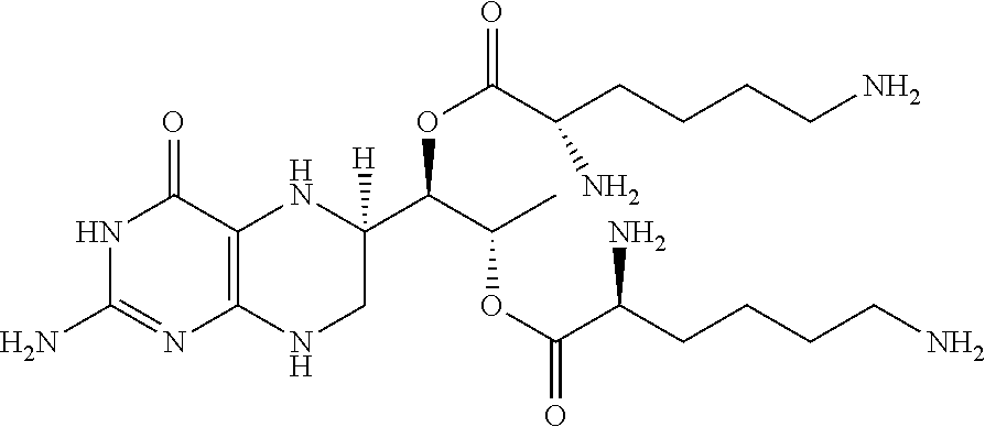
N1C(N)=NC2=C(C1=O)NC(C(C(C)OC(C(CCCCN)N)=O)OC(C(CCCCN)N)=O)([H])CN2
